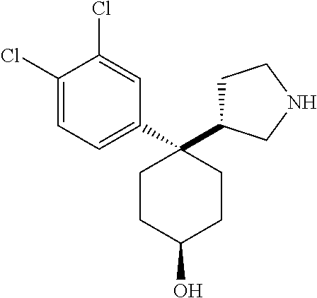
C1=C(Cl)C(Cl)=CC(C2(C3CCNC3)CCC(O)CC2)=C1
